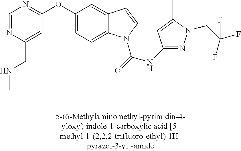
C1=NC(CNC)=CC(OC2=CC=C3C(=C2)C=CN3C(=O)NC2=NN(CC(F)(F)F)C(C)=C2)=N1
